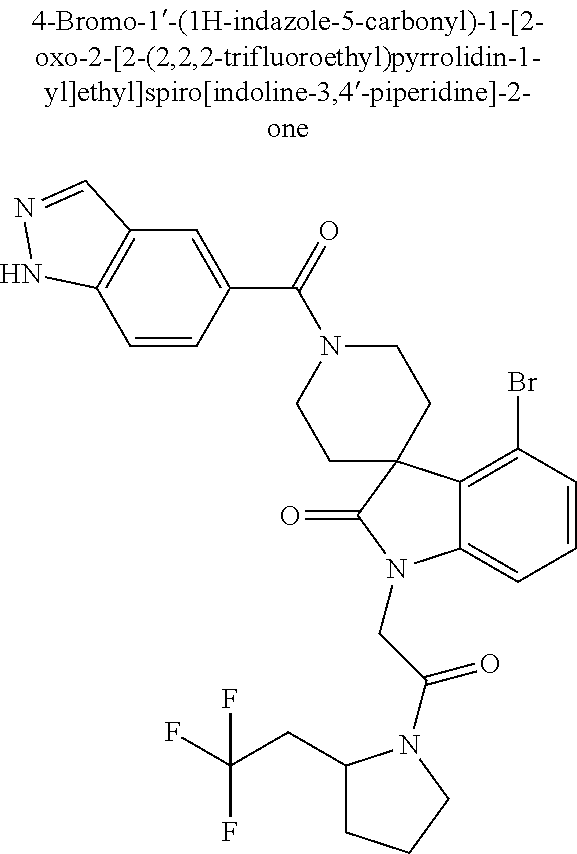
C12=C(Br)C=CC=C1N(CC(=O)N1C(CC(F)(F)F)CCC1)C(=O)C21CCN(C(=O)C2=CC3=C(C=C2)NN=C3)CC1
